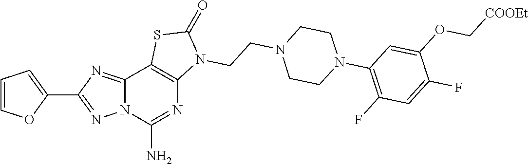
C1=COC(C2=NN3C(=N2)C2=C(N=C3N)N(CCN3CCN(C4=C(F)C=C(F)C(OC[COOEt])=C4)CC3)C(=O)S2)=C1
